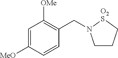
C1CC[O2S]N1CC1=C([OMe])C=C([MeO])C=C1
